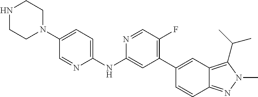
N1CCN(C2=CC=C(NC3=CC(C4=CC5=C(C(C)C)N(C)N=C5C=C4)=C(F)C=N3)N=C2)CC1
